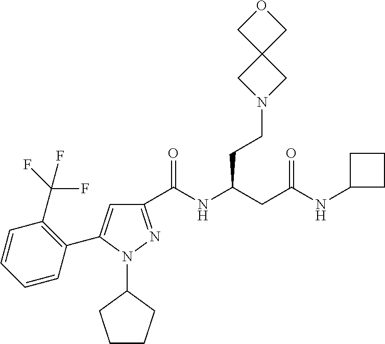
C1(C(NC(CC(NC2CCC2)=O)CCN2CC3(C2)COC3)=O)=NN(C2CCCC2)C(C2=C(C(F)(F)F)C=CC=C2)=C1
